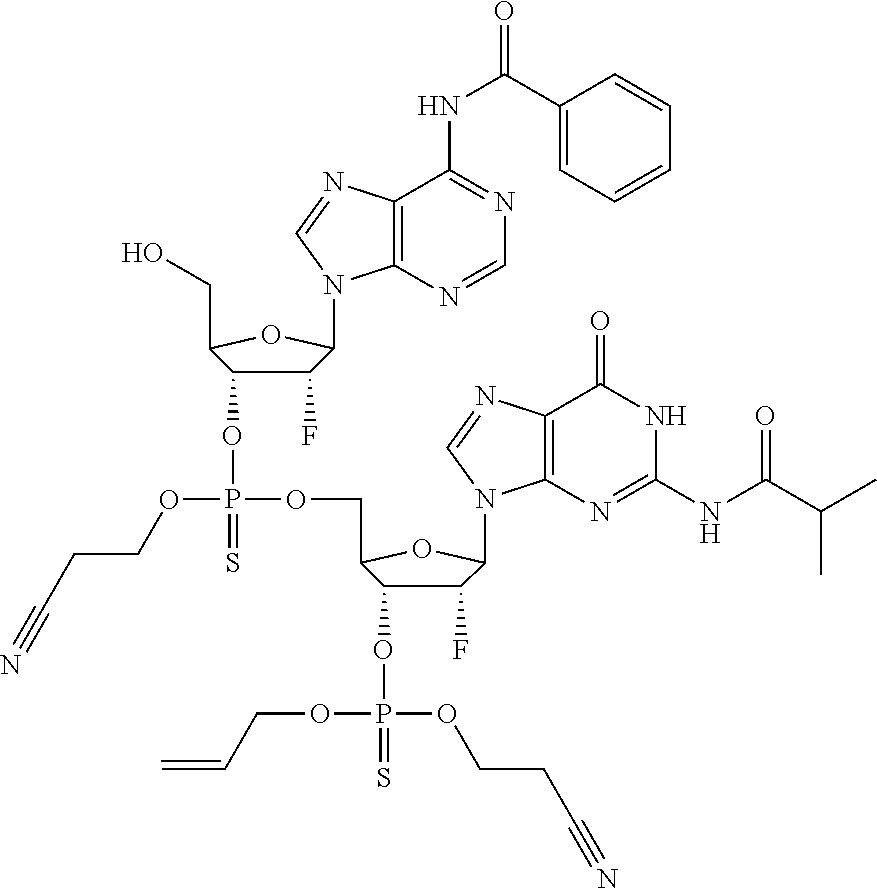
C1(F)C(OP(=S)(OCC2C(OP(=S)(OCCC#N)OCC=C)C(F)C(N3C4=C(C(=O)NC(NC(C(C)C)=O)=N4)N=C3)O2)OCCC#N)C(CO)OC1N1C2=C(C(NC(C3=CC=CC=C3)=O)=NC=N2)N=C1
